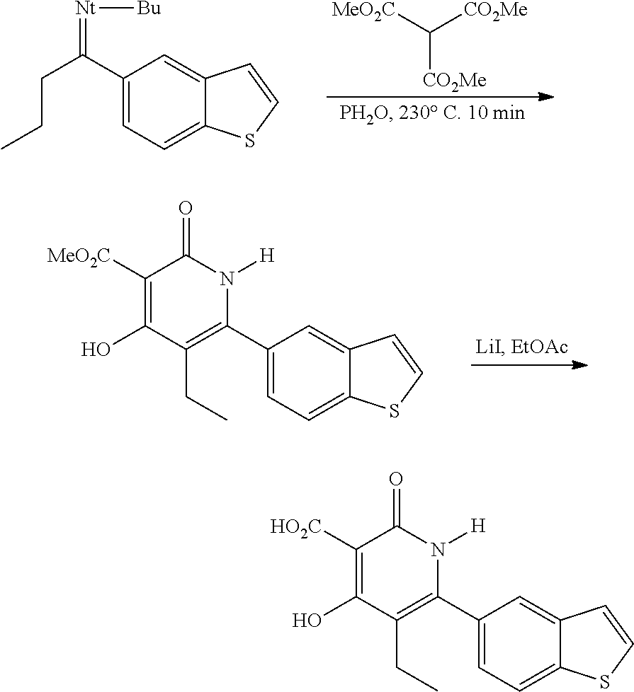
C12=CC(C(CCC)=[Nt][Bu])=CC=C1SC=C2.[MeO2C]C([CO2Me])[CO2Me].C12=CC(C3=C(CC)C(O)=C([MeO2C])C(=O)N3[H])=CC=C1SC=C2.C12=CC(C3=C(CC)C(O)=C([HO2C])C(=O)N3[H])=CC=C1SC=C2
